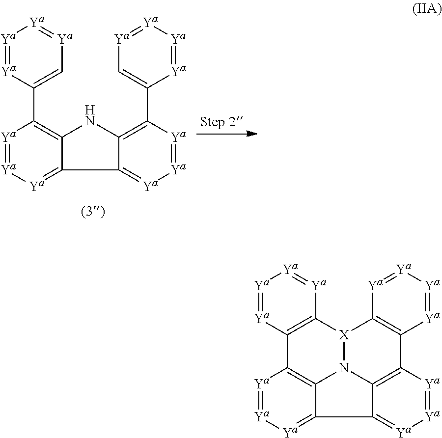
[Ya]1=[Ya]C2=C([Ya]=[Ya]1)[X]1N3C4=C2[Ya]=[Ya][Ya]=C4C2=[Ya][Ya]=[Ya]C(=C32)C2=C1[Ya]=[Ya][Ya]=[Ya]2.[Ya]1=[Ya]C(C2=C3C(=[Ya][Ya]=[Ya]2)C2=[Ya][Ya]=[Ya]C(C4=C[Ya]=[Ya][Ya]=[Ya]4)=C2N3)=C[Ya]=[Ya]1
